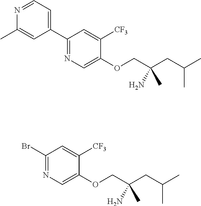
C1(C2=CC=NC(C)=C2)=NC=C(OCC(CC(C)C)(C)N)C([CF3])=C1.C1(Br)=NC=C(OCC(CC(C)C)(C)N)C([CF3])=C1
